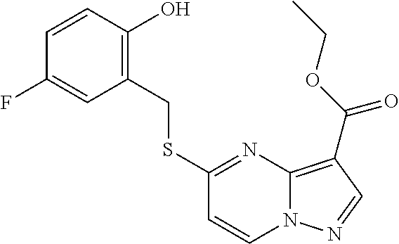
C1=CC(O)=C(CSC2=NC3=C(C(OCC)=O)C=NN3C=C2)C=C1F
